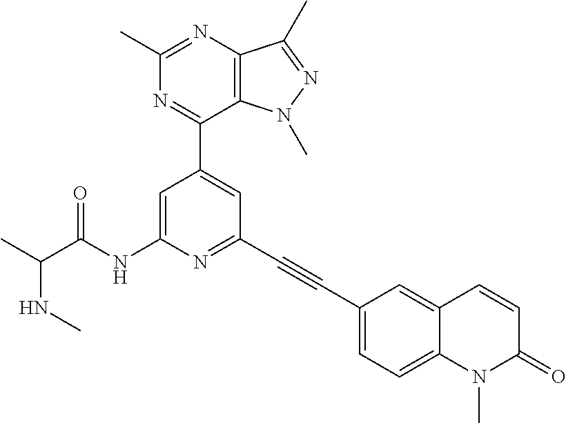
N(C)C(C)C(NC1=CC(C2=NC(C)=NC3=C2N(C)N=C3C)=CC(C#CC2=CC=C3C(=C2)C=CC(=O)N3C)=N1)=O
